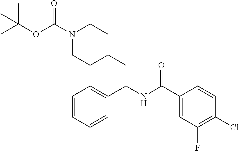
CC(OC(N1CCC(CC(NC(C2=CC(F)=C(Cl)C=C2)=O)C2=CC=CC=C2)CC1)=O)(C)C
